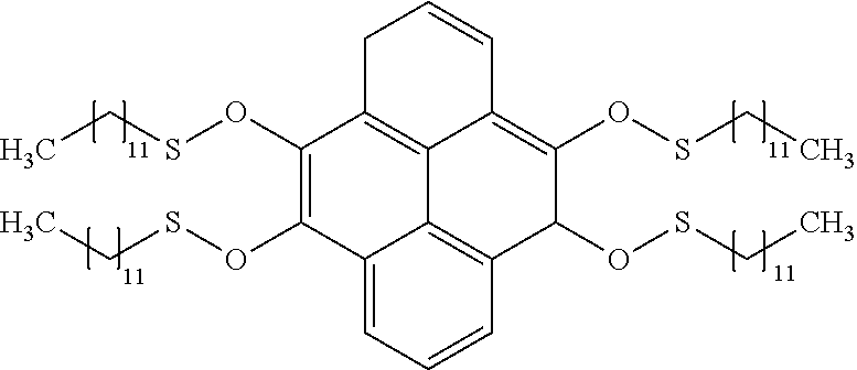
C1C2=C3C(=C(OSCC)C(OSCC)C4=C3C(=CC=C4)C(OSCC)=C2OSCC)C=C1
